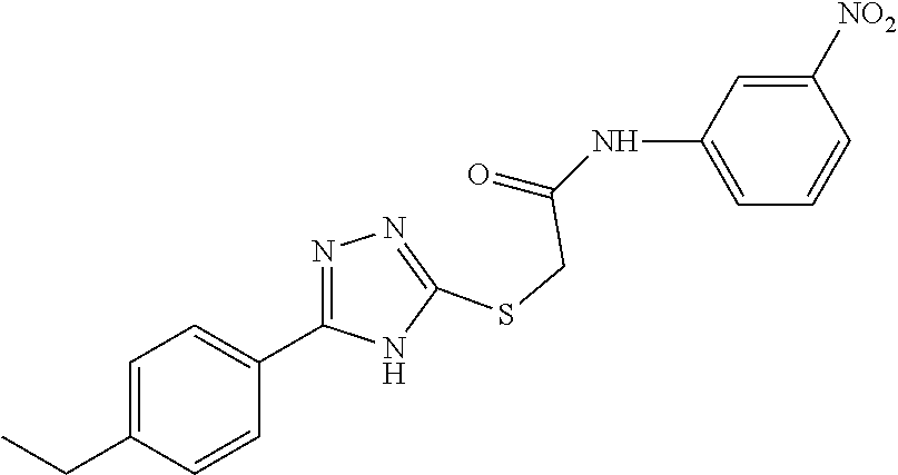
C1=C(NC(=O)CSC2=NN=C(C3=CC=C(CC)C=C3)N2)C=C([NO2])C=C1
